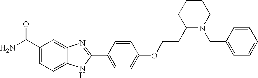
C12=CC(C(=O)N)=CC=C1NC(C1=CC=C(OCCC3N(CC4=CC=CC=C4)CCCC3)C=C1)=N2
